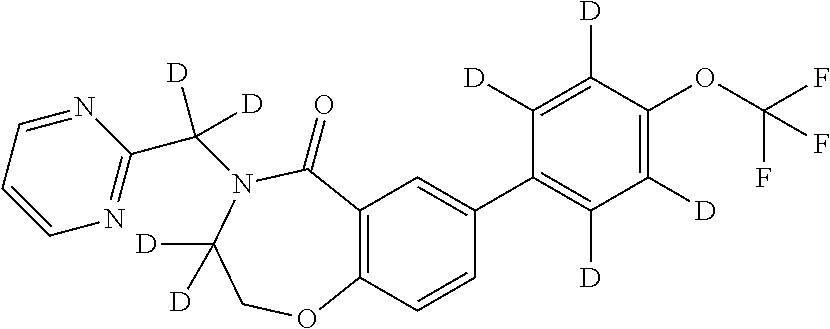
C12=C(C=CC(C3=C([D])C([D])=C(OC(F)(F)F)C([D])=C3[D])=C1)OCC([D])([D])N(C(C1=NC=CC=N1)([D])[D])C2=O
